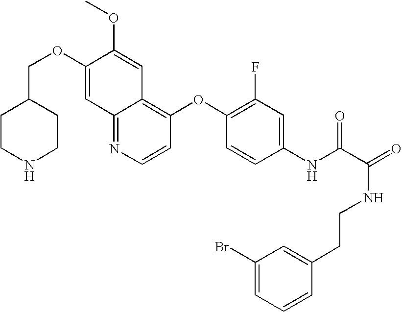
C12=NC=CC(OC3=C(F)C=C(NC(C(=O)NCCC4=CC(Br)=CC=C4)=O)C=C3)=C1C=C(OC)C(OCC1CCNCC1)=C2
